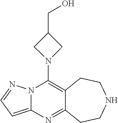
N12C(=CC=N1)N=C1C(=C2N2CC(CO)C2)CCNCC1
